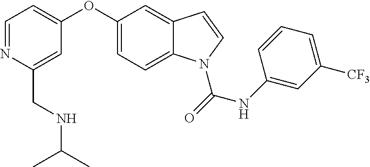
C1=NC(CNC(C)C)=CC(OC2=CC=C3C(=C2)C=CN3C(NC2=CC([CF3])=CC=C2)=O)=C1
